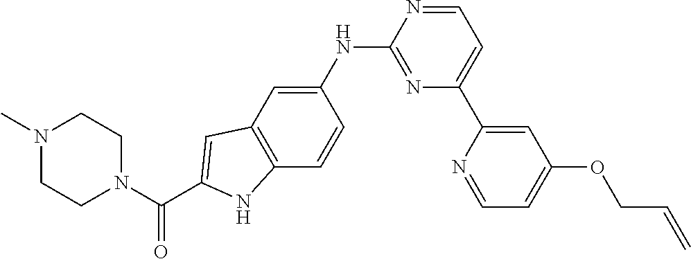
C1N(C)CCN(C(C2=CC3=C(C=CC(NC4=NC(C5=CC(OCC=C)=CC=N5)=CC=N4)=C3)N2)=O)C1
